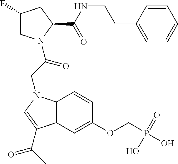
C1(F)CN(C(CN2C3=C(C=C(OCP(O)(=O)O)C=C3)C(C(C)=O)=C2)=O)C(C(NCCC2=CC=CC=C2)=O)C1
